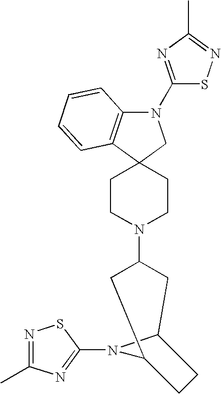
C12(CCN(C3CC4N(C5=NC(C)=NS5)C(C3)CC4)CC1)CN(C1=NC(C)=NS1)C1=C2C=CC=C1
